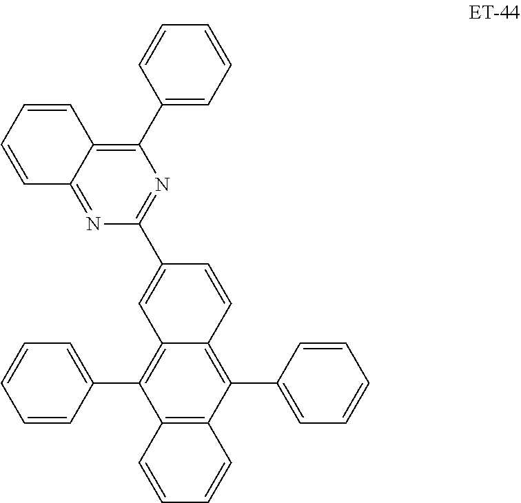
C12=C(C(C3=CC=CC=C3)=C3C(=C1C1=CC=CC=C1)C=C(C1=NC(C4=CC=CC=C4)=C4C(=N1)C=CC=C4)C=C3)C=CC=C2
